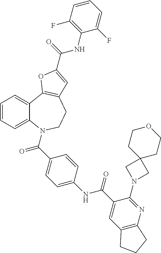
C1=CC=C2C(=C1)C1=C(CCN2C(=O)C2=CC=C(NC(=O)C3=CC4=C(N=C3N3CC5(C3)CCOCC5)CCC4)C=C2)C=C(C(NC2=C(F)C=CC=C2F)=O)O1
